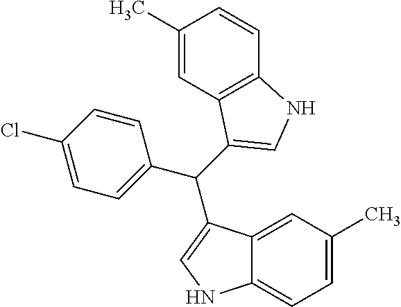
C1=C(Cl)C=CC(C(C2=CNC3=CC=C(C)C=C32)C2=CNC3=C2C=C(C)C=C3)=C1
